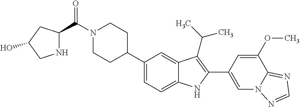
C(N1CCC(C2=CC=C3C(=C2)C(C(C)C)=C(C2=CN4C(=NC=N4)C(OC)=C2)N3)CC1)(=O)C1NCC(O)C1
